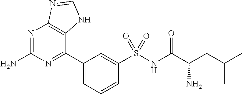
C1(C2=NC(N)=NC3=C2NC=N3)=CC=CC(S(NC(C(CC(C)C)N)=O)(=O)=O)=C1
